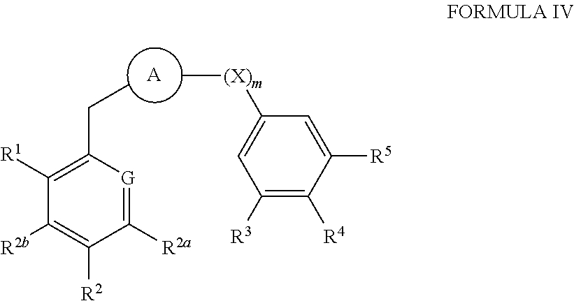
[A].C1([R1])=C(CC)[G]=C([R2a])C([R2])=C1[R2b].C[(X)m]C1=CC([R3])=C([R4])C([R5])=C1
